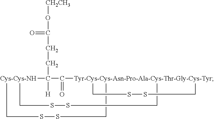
[CH2CH3]OC(=O)CCC1([H])[Cys-Cys-NH]2CSSC[Tyr-Cys-Cys-Asn-Pro-Ala-Cys-Thr-Gly-Cys-Tyr]3(C1=O)(CSSC2)CSSC3
